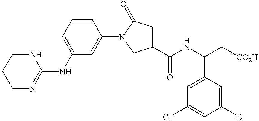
C1CN=C(NC2=CC=CC(N3CC(C(NC(C[CO2H])C4=CC(Cl)=CC(Cl)=C4)=O)CC3=O)=C2)NC1
